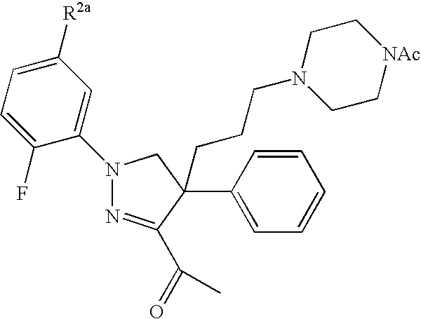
C1(N2N=C(C(=O)C)C(C3=CC=CC=C3)(CCCN3CC[NAc]CC3)C2)=CC([R2a])=CC=C1F
